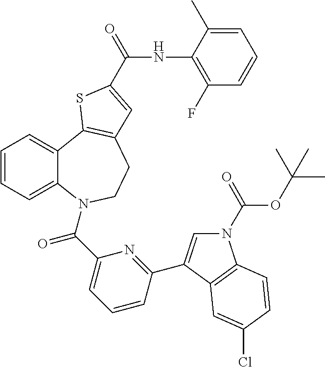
N1(C(OC(C)(C)C)=O)C=C(C2=NC(C(=O)N3C4=CC=CC=C4C4=C(CC3)C=C(C(NC3=C(F)C=CC=C3C)=O)S4)=CC=C2)C2=C1C=CC(Cl)=C2
